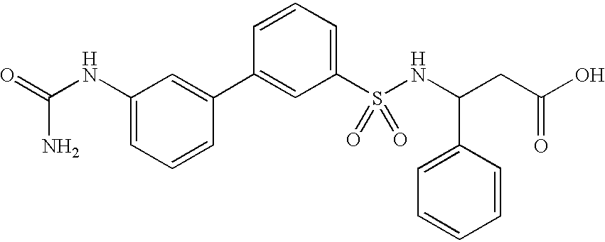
C(N)(=O)NC1=CC=CC(C2=CC(S(NC(CC(O)=O)C3=CC=CC=C3)(=O)=O)=CC=C2)=C1
